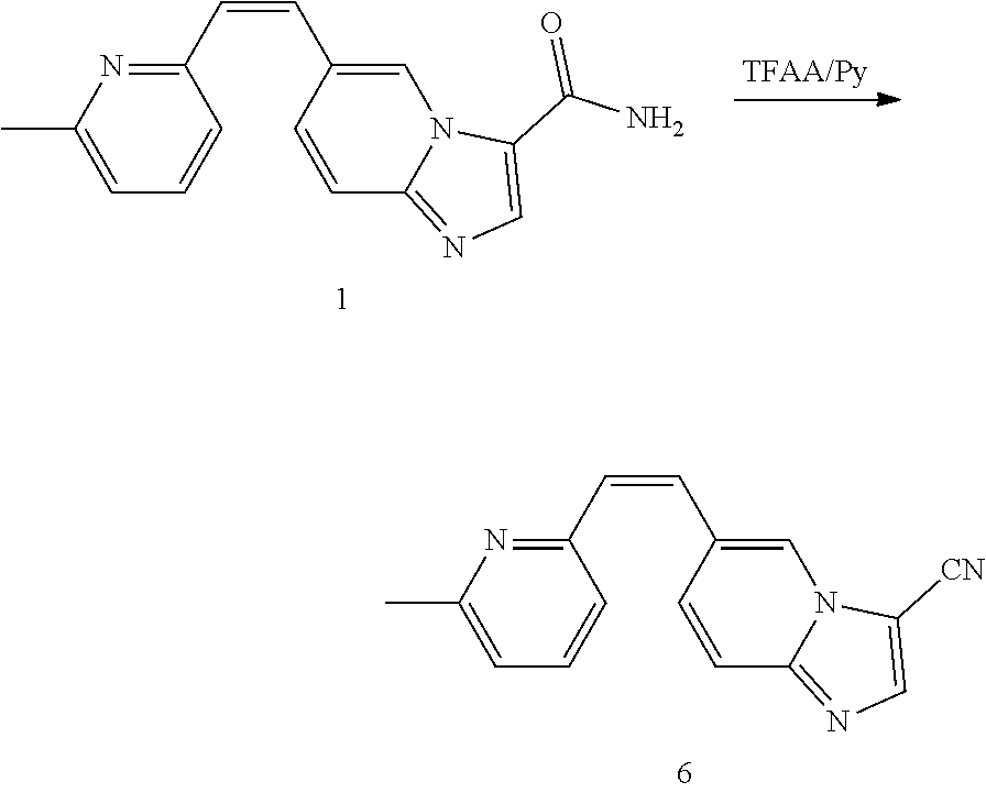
C1(C=CC2=CN3C(=NC=C3C(N)=O)C=C2)=NC(C)=CC=C1.C1(C=CC2=CN3C(=NC=C3[CN])C=C2)=NC(C)=CC=C1
